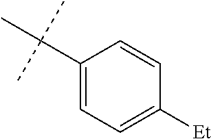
C1(C(C)(C)C)=CC=C([Et])C=C1
